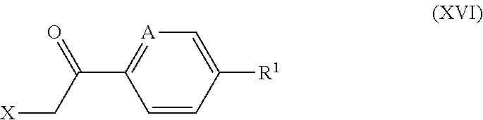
C1=CC([R1])=C[A]=C1C(=O)C[X]
